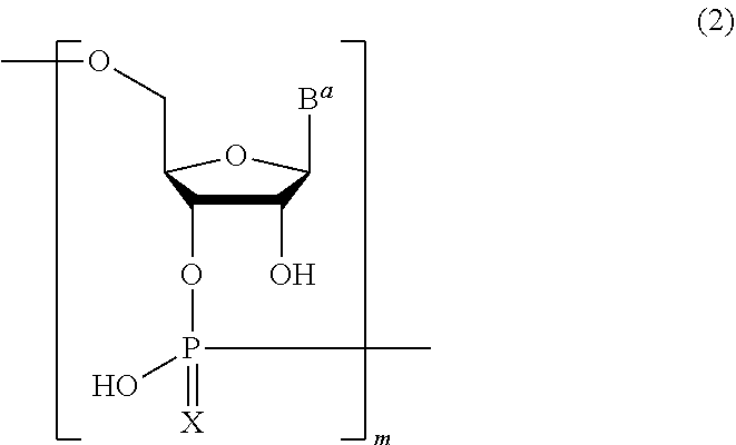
C1(O)C(OP(C)(=[X])O)C(COC)OC1[Ba]
